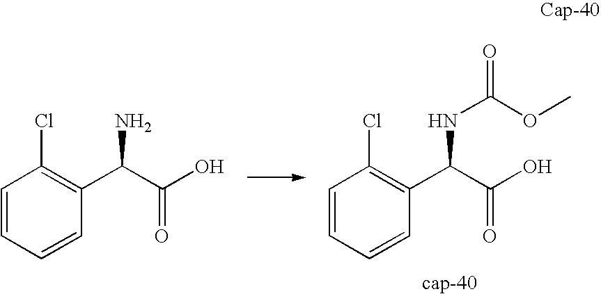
C1=CC=CC(C(C(O)=O)NC(=O)OC)=C1Cl.C1=CC=CC(C(C(O)=O)N)=C1Cl
